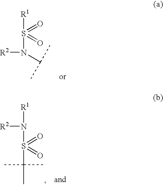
[R2]N(C(C)C)S([R1])(=O)=O.S(N([R1])[R2])(C(C)(C)C)(=O)=O
